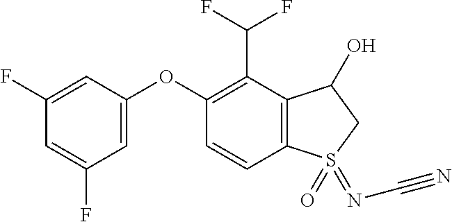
C1(F)=CC(OC2=C(C(F)F)C3=C(C=C2)S(=NC#N)(=O)CC3O)=CC(F)=C1
